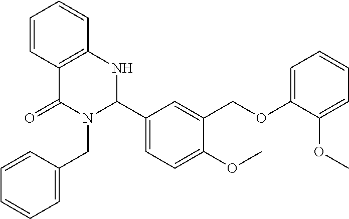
C12=C(C=CC=C1)NC(C1=CC=C(OC)C(COC3=CC=CC=C3OC)=C1)N(CC1=CC=CC=C1)C2=O
